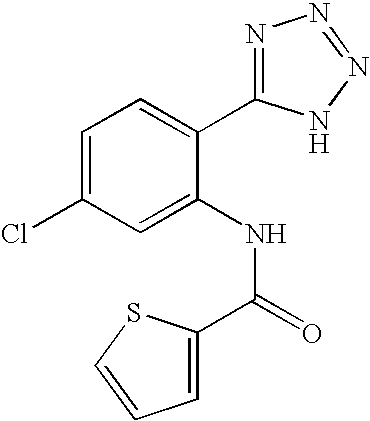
C1=C(Cl)C=C(NC(=O)C2=CC=CS2)C(C2=NN=NN2)=C1
